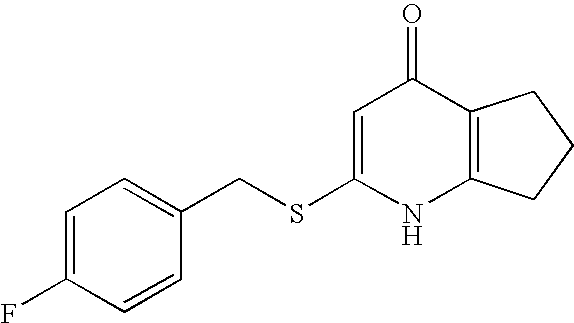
C1=C(F)C=CC(CSC2=CC(=O)C3=C(N2)CCC3)=C1
